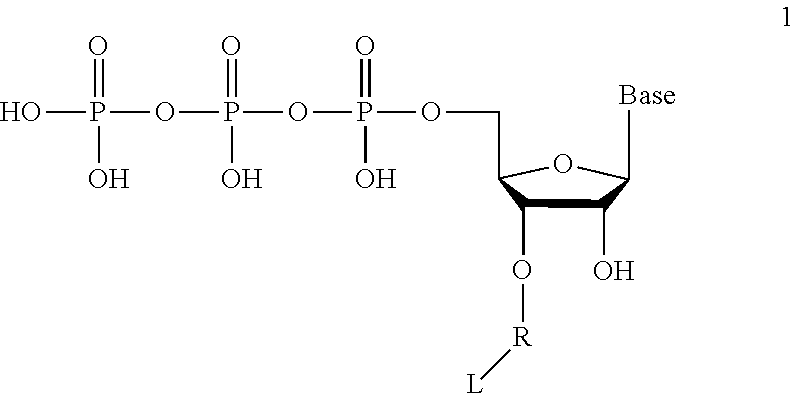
OP(OP(=O)(O)OP(=O)(O)OCC1C(O[R][L])C(O)C([Base])O1)(=O)O
